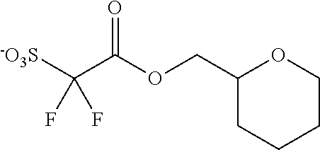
C(C(OCC1CCCCO1)=O)([-O3S])(F)F
